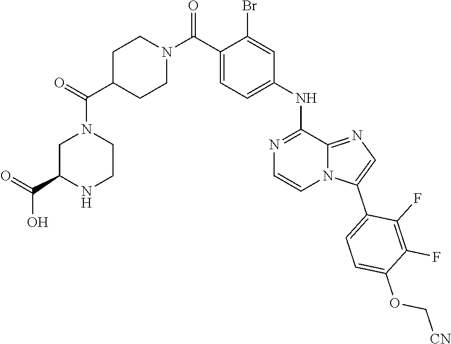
C1(C(=O)N2CCC(C(=O)N3CC(C(=O)O)NCC3)CC2)=CC=C(NC2=NC=CN3C2=NC=C3C2=CC=C(OC[CN])C(F)=C2F)C=C1Br
